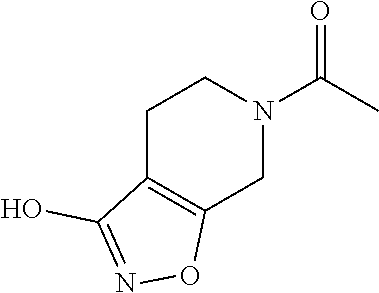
C1C2=C(CN(C(C)=O)C1)ON=C2O
